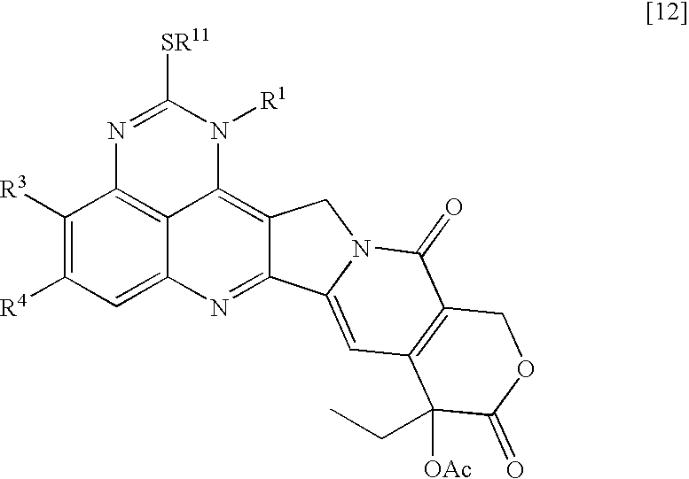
C1([R3])=C([R4])C=C2C3=C1N=C([SR11])N([R1])C3=C1C(=N2)C2=CC3=C(C(=O)N2C1)COC(=O)C3([OAc])CC
